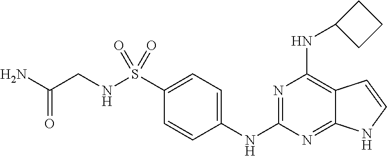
C1(NC2=NC(NC3CCC3)=C3C(=N2)NC=C3)=CC=C(S(NCC(N)=O)(=O)=O)C=C1
